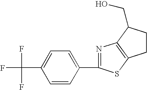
C1=CC(C2=NC3=C(S2)CCC3CO)=CC=C1C(F)(F)F
